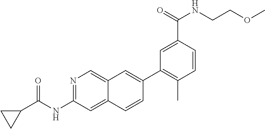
N1=C(NC(C2CC2)=O)C=C2C(=C1)C=C(C1=C(C)C=CC(C(=O)NCCOC)=C1)C=C2
